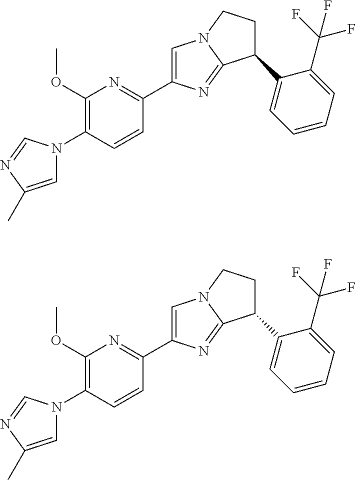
C1=C(C)N=CN1C1=C(OC)N=C(C2=CN3CCC(C4=CC=CC=C4C(F)(F)F)C3=N2)C=C1.C1=C(C)N=CN1C1=C(OC)N=C(C2=CN3CCC(C4=CC=CC=C4C(F)(F)F)C3=N2)C=C1
